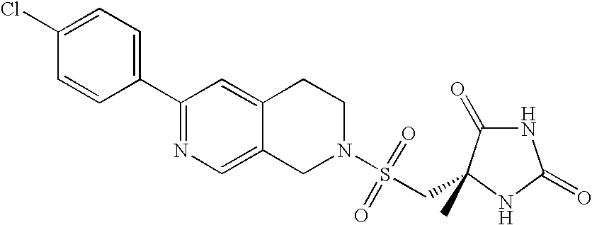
C1=C(Cl)C=CC(C2=NC=C3C(=C2)CCN(S(CC2(C)NC(=O)NC2=O)(=O)=O)C3)=C1
